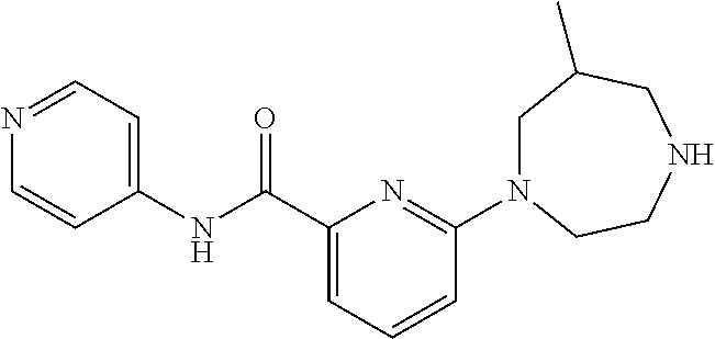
C1N(C2=NC(C(NC3=CC=NC=C3)=O)=CC=C2)CCNCC1C
